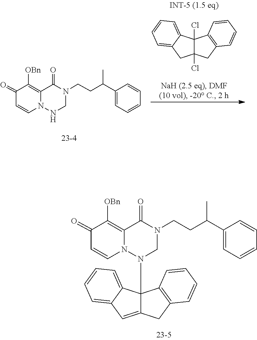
C1=CC=C2C3(Cl)C4=C(C=CC=C4)CC3(Cl)CC2=C1.N1(CCC(C2=CC=CC=C2)C)CNN2C=CC(=O)C([OBn])=C2C1=O.C1=CC=C2C3(N4CN(CCC(C5=CC=CC=C5)C)C(=O)C5=C([OBn])C(=O)C=CN45)C4=C(C=CC=C4)CC3=CC2=C1
